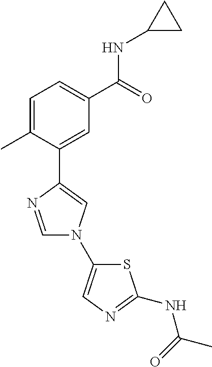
C1=C(C)C(C2=CN(C3=CN=C(NC(=O)C)S3)C=N2)=CC(C(=O)NC2CC2)=C1
